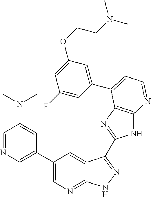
C1(C2=CN=CC(N(C)C)=C2)=CN=C2C(=C1)C(C1=NC3=C(N1)N=CC=C3C1=CC(OCCN(C)C)=CC(F)=C1)=NN2
